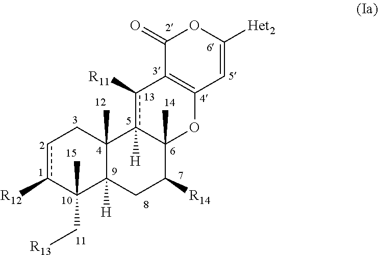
c1c([R12])C(C[R13])(C)C2([H])C(C)(C1)c1([H])c([R11])C3=C(OC1(C)C([R14])C2)C=C([Het2])OC3=O
